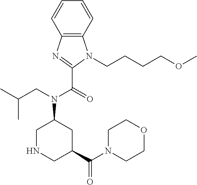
C1=CC=CC2=C1N(CCCCOC)C(C(=O)N(CC(C)C)C1CNCC(C(N3CCOCC3)=O)C1)=N2
